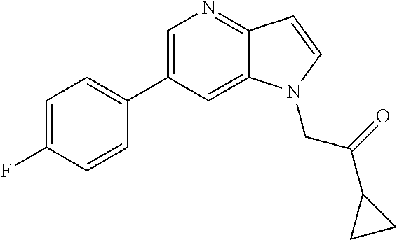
C1=C(C2=CC=C(F)C=C2)C=C2C(=N1)C=CN2CC(C1CC1)=O
